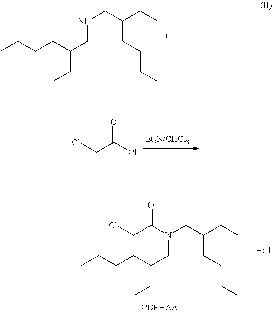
CCCCC(CNCC(CCCC)CC)CC.ClCC(Cl)=O.CCCCC(CN(CC(CCCC)CC)C(CCl)=O)CC.Cl
